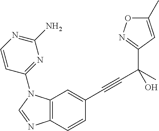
C12=C(C=C(C#CC(C3=NOC(C)=C3)(C)O)C=C1)N(C1=NC(N)=NC=C1)C=N2
